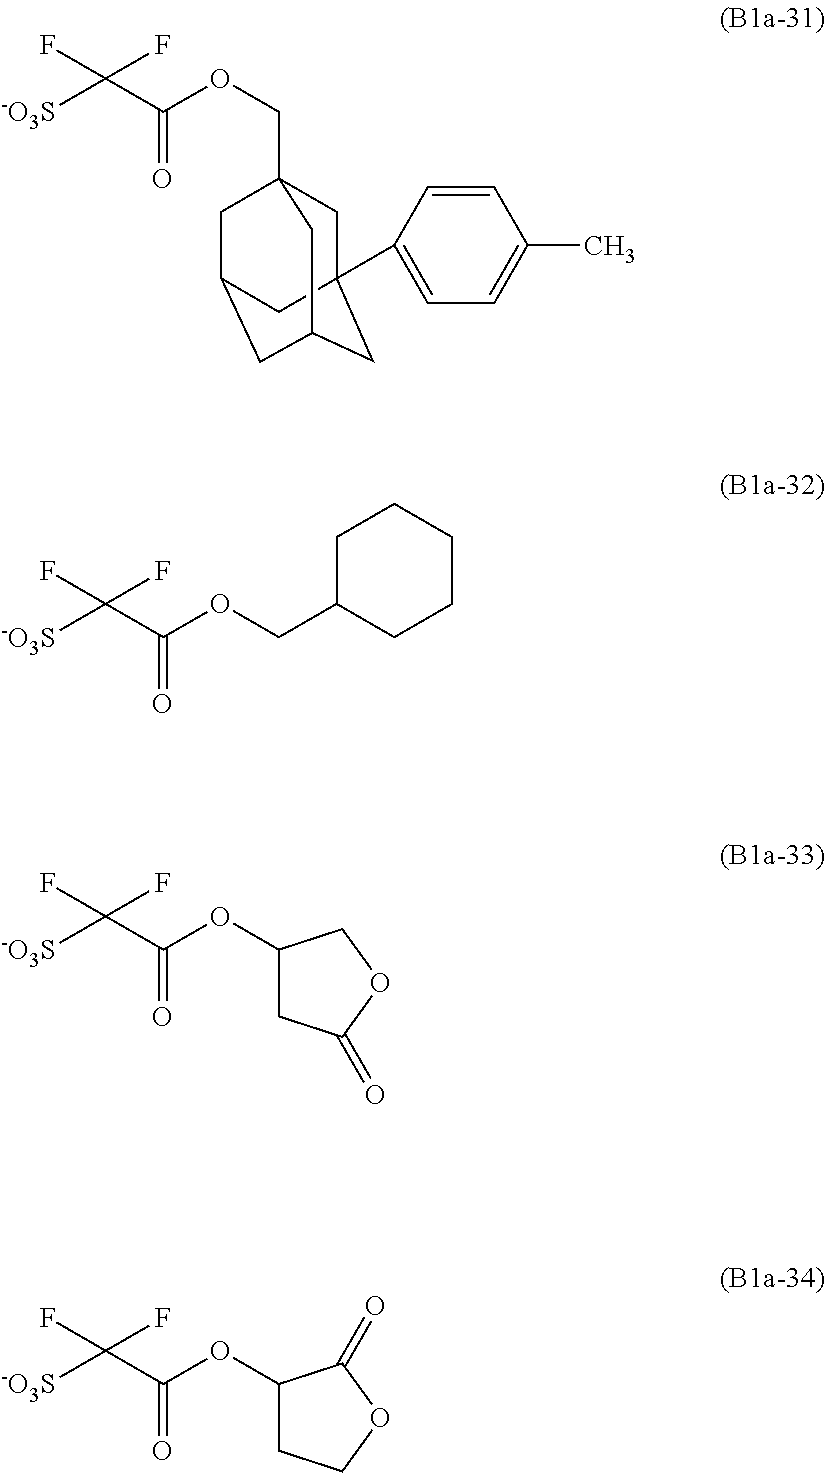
C(OC(C([-O3S])(F)F)=O)C12CC3(C4=CC=C(C)C=C4)CC(CC(C1)C3)C2.C(OC(C([-O3S])(F)F)=O)C1CCCCC1.C1(OC(C([-O3S])(F)F)=O)CC(=O)OC1.C1(OC(C([-O3S])(F)F)=O)CCOC1=O
